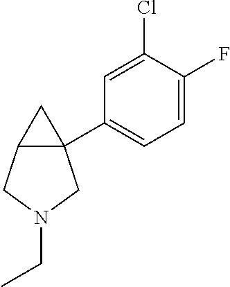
C12(C3=CC=C(F)C(Cl)=C3)C(CN(CC)C1)C2
